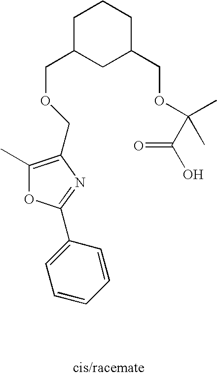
C1C(COCC2=C(C)OC(C3=CC=CC=C3)=N2)CC(COC(C)(C)C(O)=O)CC1
